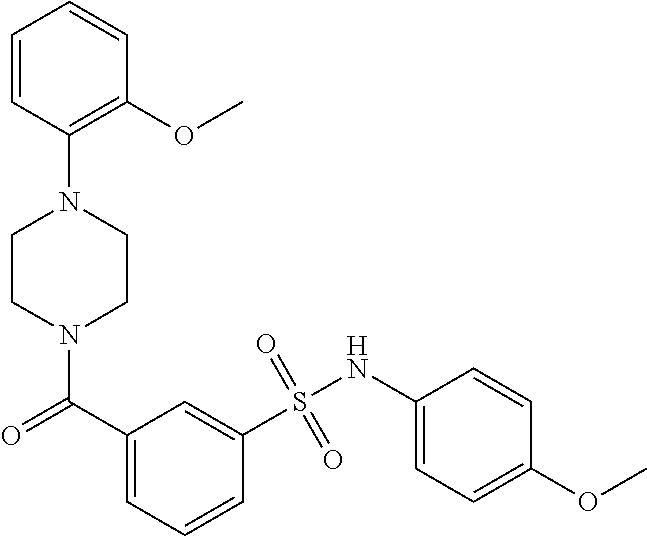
N1(C(=O)C2=CC=CC(S(NC3=CC=C(OC)C=C3)(=O)=O)=C2)CCN(C2=C(OC)C=CC=C2)CC1
